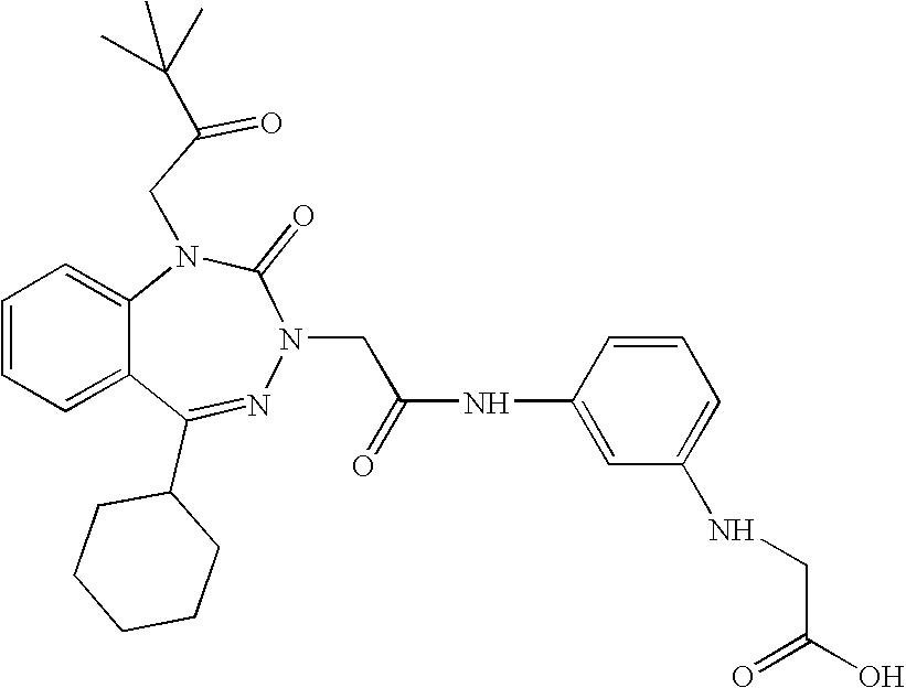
C1=CC=C2C(=C1)N(CC(=O)C(C)(C)C)C(=O)N(CC(NC1=CC(NCC(O)=O)=CC=C1)=O)N=C2C1CCCCC1
